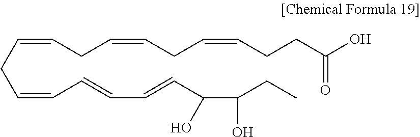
C(=CCC=CC=CC=CC(C(O)CC)O)CC=CCC=CCCC(O)=O
